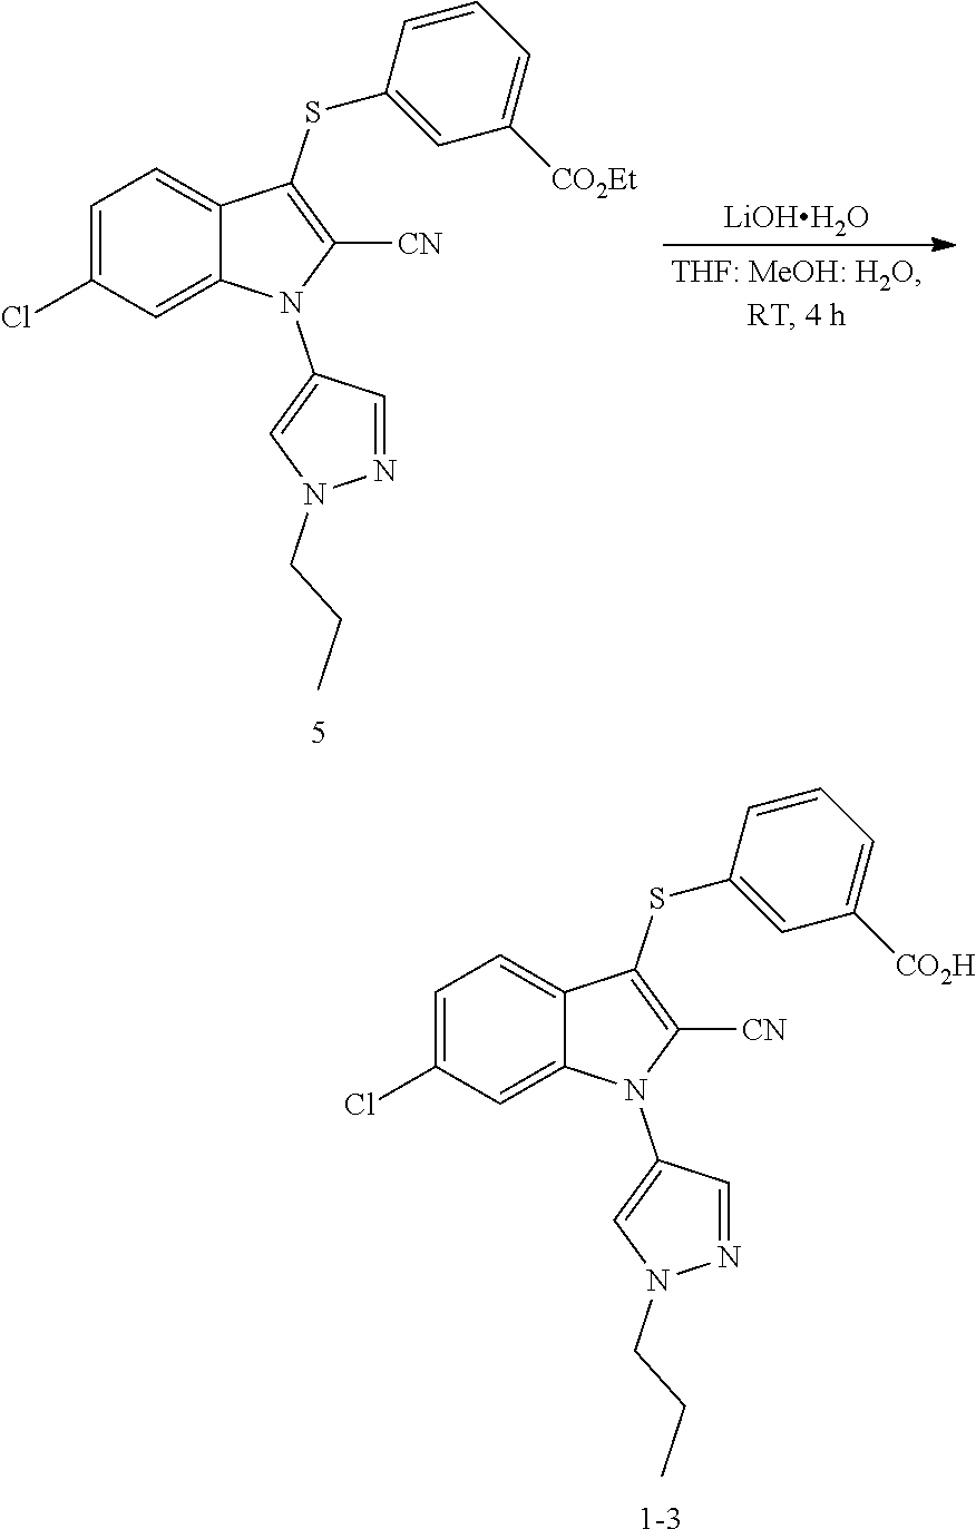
C1=C(Cl)C=C2C(=C1)C(SC1=CC([CO2H])=CC=C1)=C([CN])N2C1=CN(CCC)N=C1.C1=C(Cl)C=C2C(=C1)C(SC1=CC([CO2Et])=CC=C1)=C([CN])N2C1=CN(CCC)N=C1.[LiOHH2O]
